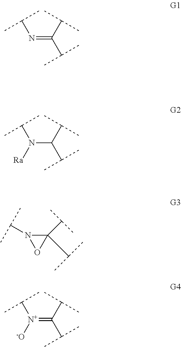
N(=C(C(C)C)C(C)C)C(C)C.N(C(C(C)C)C(C)C)(C(C)C)[Ra].N1(C(C)C)C(C(C)C)(C(C)C)O1.[N+](=C(C(C)C)C(C)C)(C(C)C)[-O]
